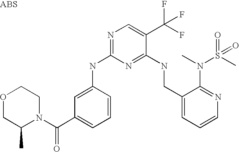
C1(CNC2=NC(NC3=CC(C(N4C(C)COCC4)=O)=CC=C3)=NC=C2C(F)(F)F)=CC=CN=C1N(C)S(C)(=O)=O
